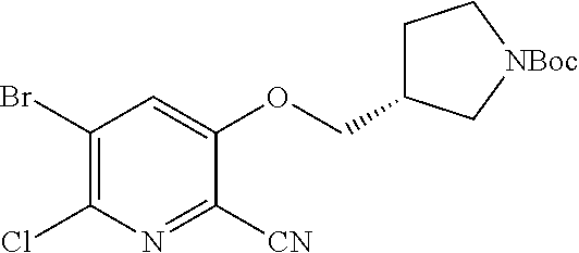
ClC1=C(Br)C=C(OCC2CC[NBoc]C2)C([CN])=N1
